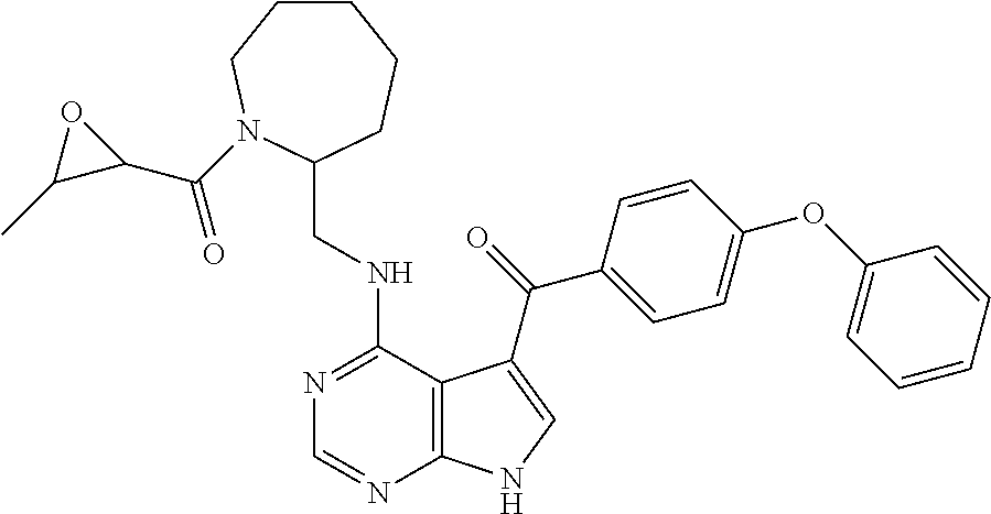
C1=CC=CC(OC2=CC=C(C(=O)C3=CNC4=C3C(NCC3CCCCCN3C(C3C(C)O3)=O)=NC=N4)C=C2)=C1
